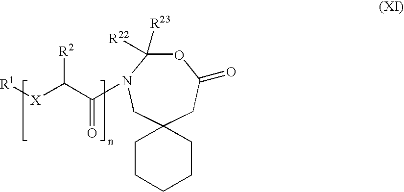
[R1][X]C(C(=O)N1C([R23])([R22])OC(=O)CC2(C1)CCCCC2)[R2]
